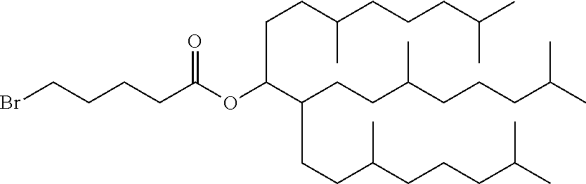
C(CCC(CCCC(C)C)C)(CCC(CCCC(C)C)C)C(OC(CCCCBr)=O)CCC(CCCC(C)C)C
